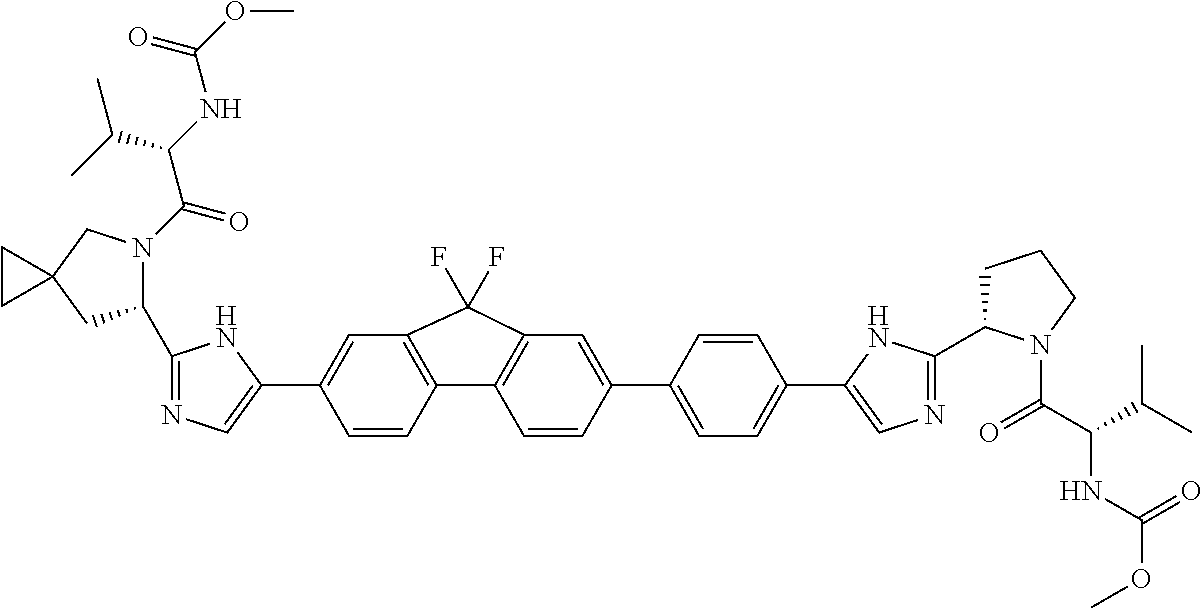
C1=CC2=C(C=C1C1=CN=C(C3N(C(C(C(C)C)NC(=O)OC)=O)CC4(C3)CC4)N1)C(F)(F)C1=C2C=CC(C2=CC=C(C3=CN=C(C4CCCN4C(=O)C(NC(=O)OC)C(C)C)N3)C=C2)=C1
